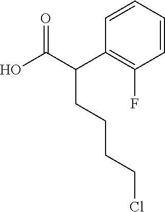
C1=CC=CC(F)=C1C(C(O)=O)CCCCCl
